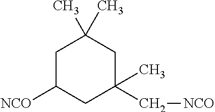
C1C([NCO])CC(C[NCO])(C)CC1(C)C
